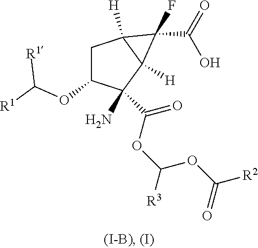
C1C(OC([R1])[R1])C(N)(C(=O)OC(OC([R2])=O)[R3])C2([H])C1([H])C2(F)C(O)=O
